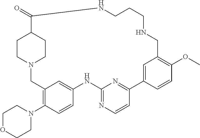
N12CC3=C(N4CCOCC4)C=CC(=C3)NC3=NC=CC(=N3)C3=CC(=C(OC)C=C3)CNCCCNC(=O)C(CC1)CC2
